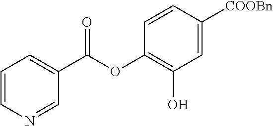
C1=CN=CC(C(OC2=C(O)C=C([COOBn])C=C2)=O)=C1
